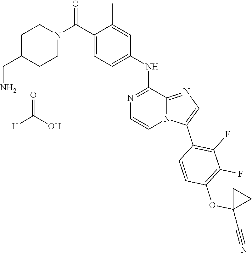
C1(C(N2CCC(CN)CC2)=O)=CC=C(NC2=NC=CN3C2=NC=C3C2=C(F)C(F)=C(OC3(C#N)CC3)C=C2)C=C1C.O=C(O)[H]
